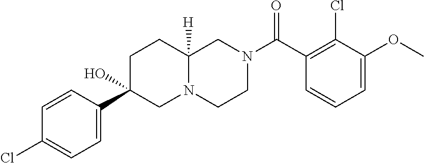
C1=C(OC)C(Cl)=C(C(N2CCN3C([H])(C2)CCC(C2=CC=C(Cl)C=C2)(O)C3)=O)C=C1
